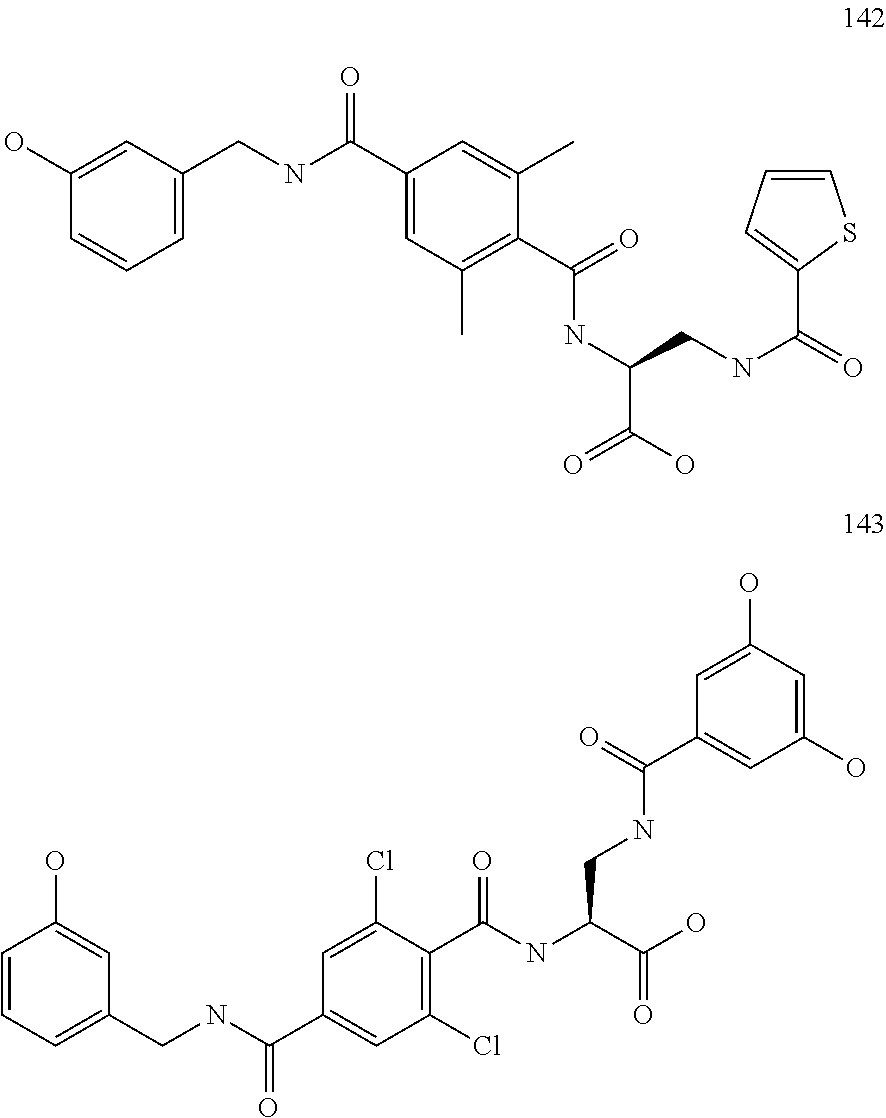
C1(O)=CC(CNC(=O)C2=CC(C)=C(C(NC(CNC(C3=CC=CS3)=O)C(=O)O)=O)C(C)=C2)=CC=C1.C1=CC=C(CNC(=O)C2=CC(Cl)=C(C(=O)NC(CNC(=O)C3=CC(O)=CC(O)=C3)C(=O)O)C(Cl)=C2)C=C1O
